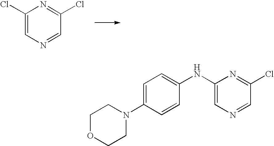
C1(Cl)=CN=CC(Cl)=N1.C1(NC2=CC=C(N3CCOCC3)C=C2)=CN=CC(Cl)=N1
